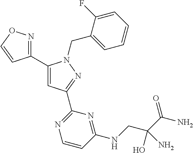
C1(C2=NOC=C2)=CC(C2=NC=CC(NCC(C(N)=O)(O)N)=N2)=NN1CC1=CC=CC=C1F
